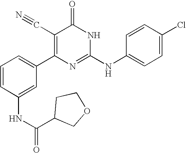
C1(NC(C2CCOC2)=O)=CC(C2=C(C#N)C(=O)NC(NC3=CC=C(Cl)C=C3)=N2)=CC=C1
